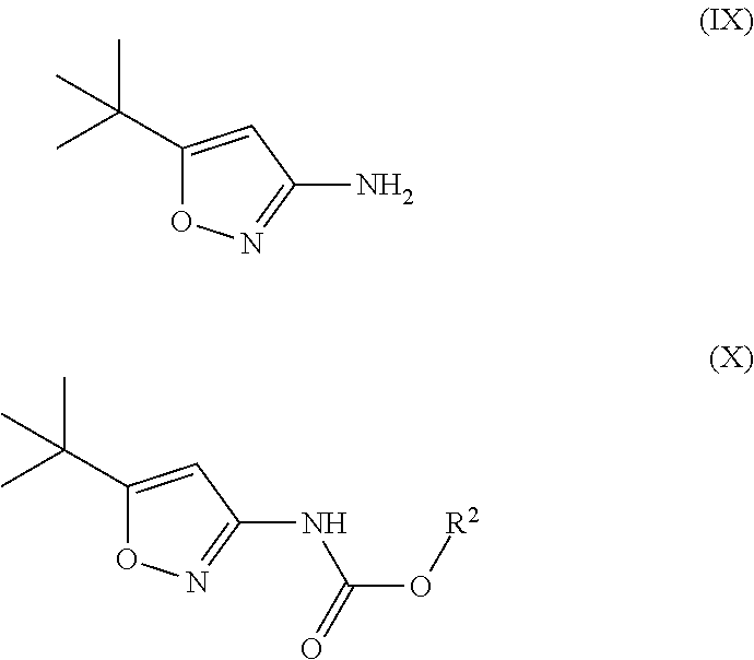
C1(C(C)(C)C)=CC(N)=NO1.C1(C(C)(C)C)=CC(NC(O[R2])=O)=NO1
